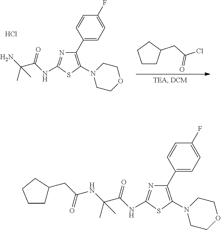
C1(C2=CC=C(F)C=C2)=C(N2CCOCC2)SC(NC(C(NC(CC2CCCC2)=O)(C)C)=O)=N1.C1(C2=CC=C(F)C=C2)=C(N2CCOCC2)SC(NC(C(N)(C)C)=O)=N1.Cl.C1CC(CC(Cl)=O)CC1
